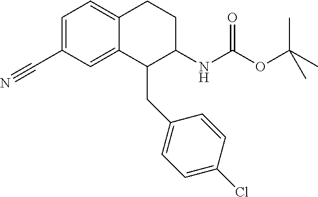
C1=C(C#N)C=C2C(=C1)CCC(NC(=O)OC(C)(C)C)C2CC1=CC=C(Cl)C=C1
